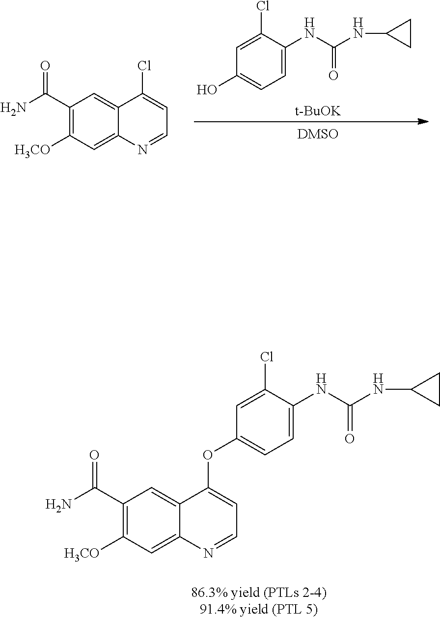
C1(C(N)=O)=C([H3CO])C=C2C(=C1)C(OC1=CC=C(NC(NC3CC3)=O)C(Cl)=C1)=CC=N2.[DMSO].C1(C(N)=O)=C([H3CO])C=C2C(=C1)C(Cl)=CC=N2.[t-BuOK].OC1=CC=C(NC(NC2CC2)=O)C(Cl)=C1
